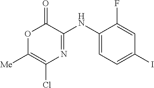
O1C([Me])=C(Cl)N=C(NC2=CC=C(I)C=C2F)C1=O
